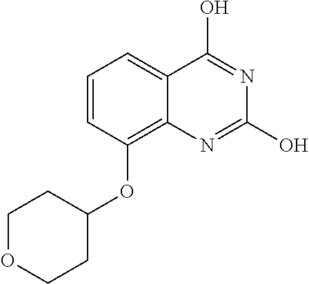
C1=CC(OC2CCOCC2)=C2C(=C1)C(O)=NC(O)=N2
